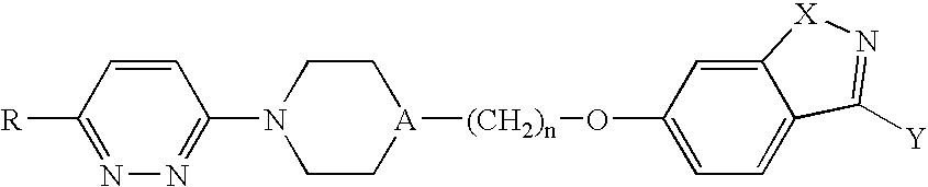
C1([R])=NN=C(N2CC[A]([(CH2)n]OC3=CC=C4C(=C3)[X]N=C4[Y])CC2)C=C1
